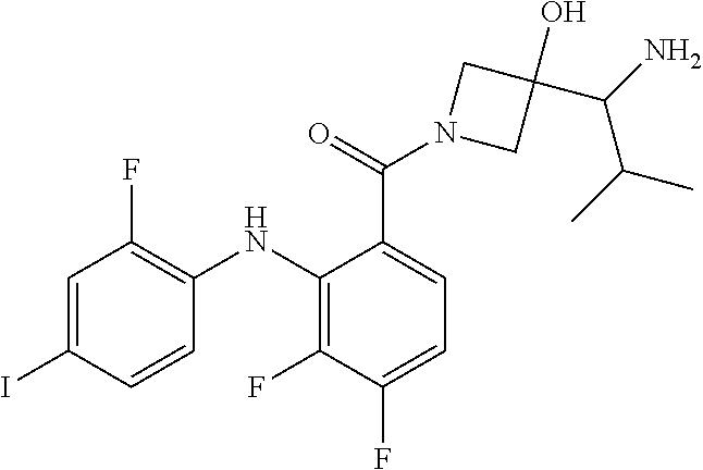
C1=C(I)C=CC(NC2=C(F)C(F)=CC=C2C(N2CC(O)(C(N)C(C)C)C2)=O)=C1F
